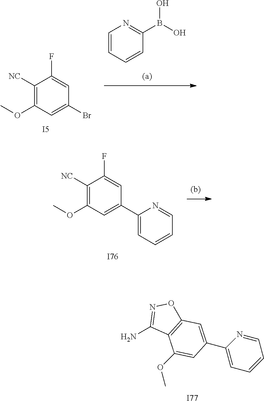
NC1=NOC2=C1C(OC)=CC(C1=CC=CC=N1)=C2.[I77].C1=CC=CC(B(O)O)=N1.C1([NC])=C(OC)C=C(Br)C=C1F.[I5].C1([NC])=C(OC)C=C(C2=CC=CC=N2)C=C1F.[I76]
